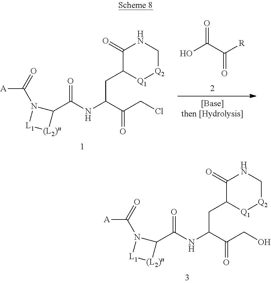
C1(=O)C(CC(NC(C2N(C(=O)[A])[L1][(L2)n]2)=O)C(CO)=O)[Q1][Q2]CN1.C1(=O)C(CC(NC(C2N(C(=O)[A])[L1][(L2)n]2)=O)C(CCl)=O)[Q1][Q2]CN1.OC(C([R])=O)=O
